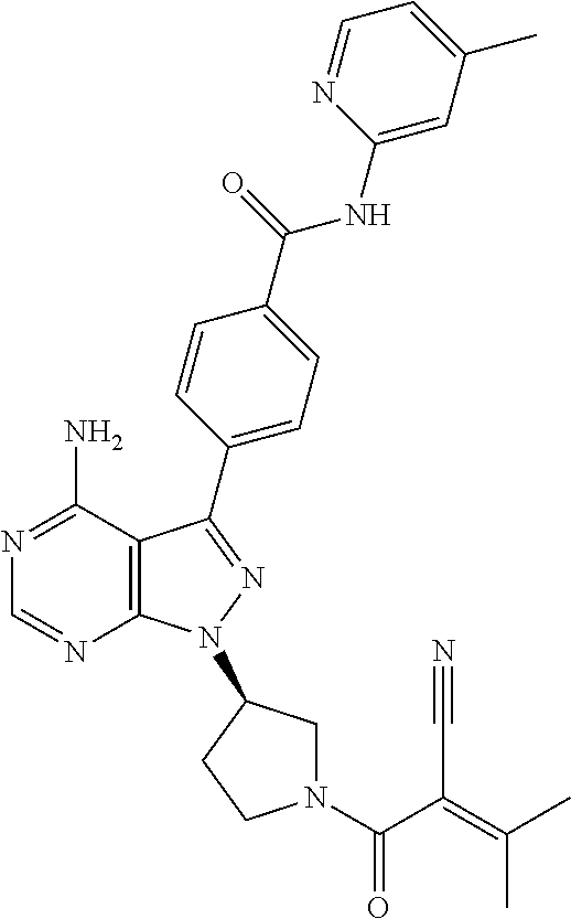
C12=C(C(N)=NC=N1)C(C1=CC=C(C(=O)NC3=CC(C)=CC=N3)C=C1)=NN2C1CN(C(=O)C(=C(C)C)C#N)CC1
